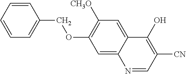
C1=C2C(=CC([CH3O])=C1OCC1=CC=CC=C1)C(O)=C([CN])C=N2
